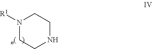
N1([R1])CCNCC1
